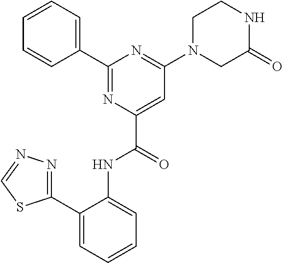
C1(C2=CC=CC=C2NC(C2=CC(N3CC(=O)NCC3)=NC(C3=CC=CC=C3)=N2)=O)=NN=CS1
